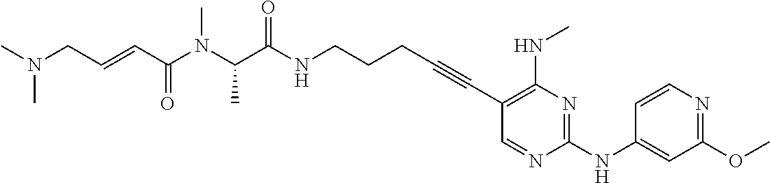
C(NCCCC#CC1=C(NC)N=C(NC2=CC(OC)=NC=C2)N=C1)(=O)C(N(C(C=CCN(C)C)=O)C)C
